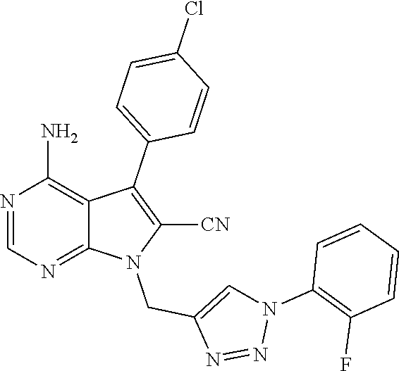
N1=CN=C2C(=C1N)C(C1=CC=C(Cl)C=C1)=C([CN])N2CC1=CN(C2=C(F)C=CC=C2)N=N1
